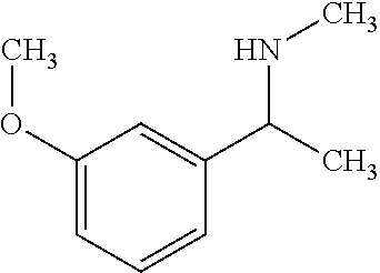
C1(OC)=CC=CC(C(C)NC)=C1
